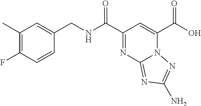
C1(C)=C(F)C=CC(CNC(C2=NC3=NC(N)=NN3C(C(O)=O)=C2)=O)=C1
